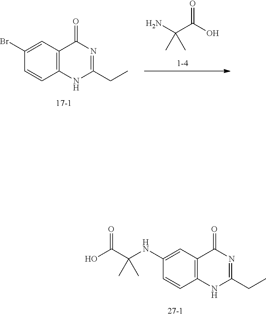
C12=C(NC(CC)=NC1=O)C=CC(Br)=C2.NC(C(O)=O)(C)C.C12=C(NC(CC)=NC1=O)C=CC(NC(C(O)=O)(C)C)=C2
